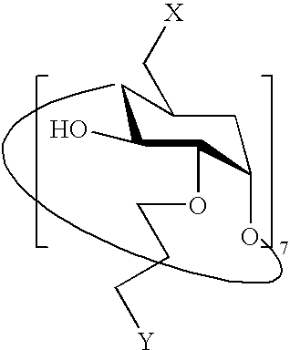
OC1CC(C[X])CC(O)C1OCCC[Y]
